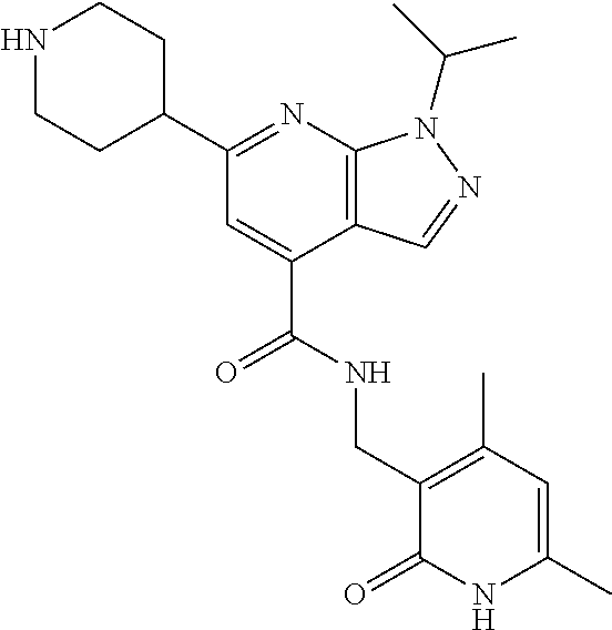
C1NCCC(C2=NC3=C(C(C(=O)NCC4=C(C)C=C(C)NC4=O)=C2)C=NN3C(C)C)C1
